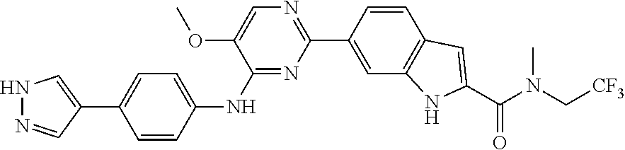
C1(C2=CC3=C(C=C2)C=C(C(=O)N(C[CF3])C)N3)=NC=C(OC)C(NC2=CC=C(C3=CNN=C3)C=C2)=N1
